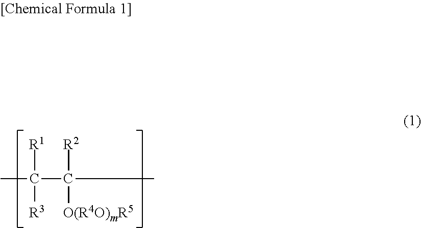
CC(C(C)([R2])[O(R4O)mR5])([R1])[R3]
